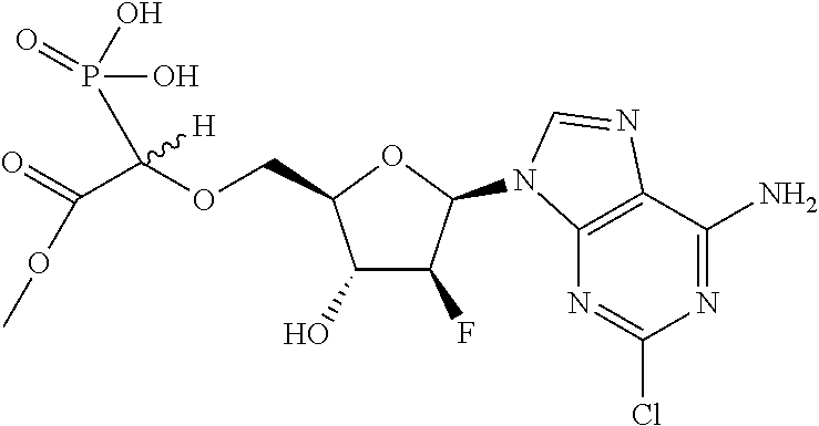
C1(O)C(F)C(N2C3=C(C(N)=NC(Cl)=N3)N=C2)OC1COC(C(=O)OC)(P(=O)(O)O)[H]
